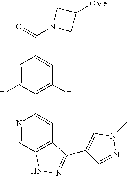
N1=CC2=C(C=C1C1=C(F)C=C(C(N3CC([OMe])C3)=O)C=C1F)C(C1=CN(C)N=C1)=NN2
